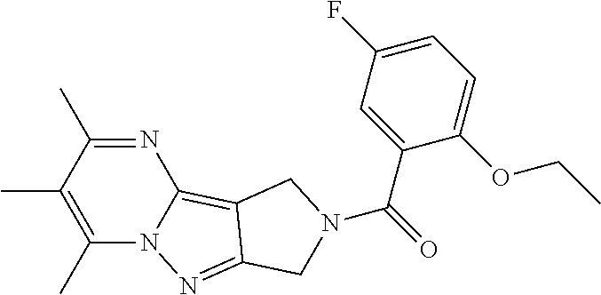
N1=C(C)C(C)=C(C)N2C1=C1C(=N2)CN(C(=O)C2=CC(F)=CC=C2OCC)C1
